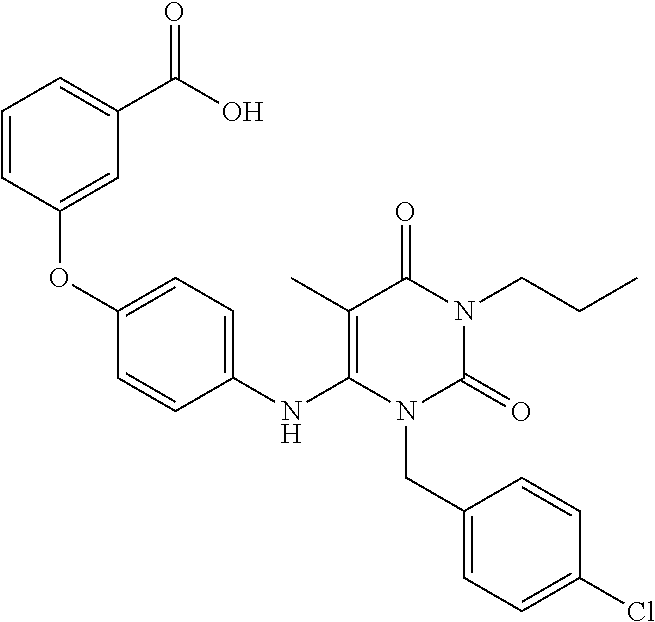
C1(NC2=C(C)C(=O)N(CCC)C(=O)N2CC2=CC=C(Cl)C=C2)=CC=C(OC2=CC(C(O)=O)=CC=C2)C=C1
